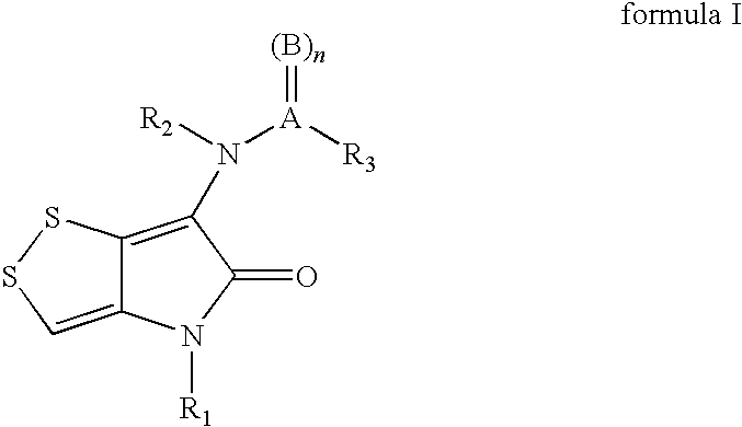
C12=CSSC1=C(N([R2])[A]([R3])=[(B)n])C(=O)N2[R1]
